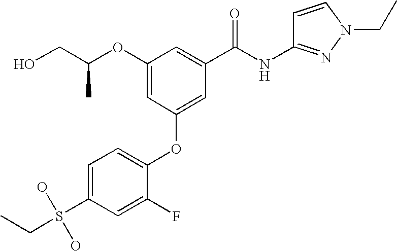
OCC(OC1=CC(OC2=CC=C(S(CC)(O)O)C=C2F)=CC(C(NC2=NN(CC)C=C2)=O)=C1)C
